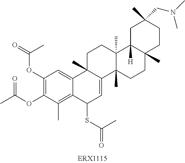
C1(OC(=O)C)=C(OC(C)=O)C(C)=C2C(=C1)C1(C)C(=CC2SC(=O)C)C2(C)C(C)(CC1)C1([H])C(C)(CC2)CCC(C)(CN(C)C)C1
